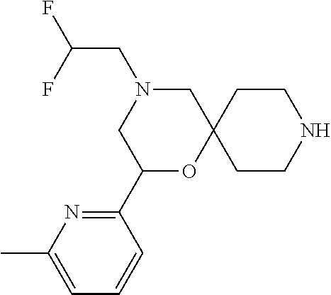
C1(C2OC3(CN(CC(F)F)C2)CCNCC3)=NC(C)=CC=C1
